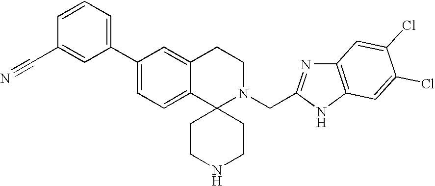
C1(C2=CC=C3C(=C2)CCN(CC2=NC4=C(N2)C=C(Cl)C(Cl)=C4)C32CCNCC2)=CC=CC(C#N)=C1
